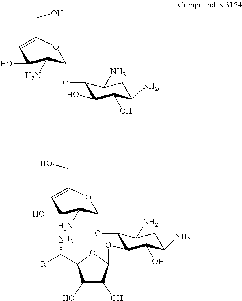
C1(OC2C(O)C(O)C([NH2])CC2N)C(N)C(O)C=C(CO)O1.C1(OC2C(OC3C(O)C(O)C(C(N)[R])O3)C(O)C(N)CC2N)C(N)C(O)C=C(CO)O1
